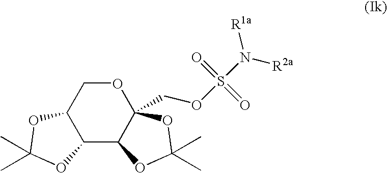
C12C3C(COS(=O)(=O)N([R2a])[R1a])(OCC1OC(C)(C)O2)OC(C)(C)O3
